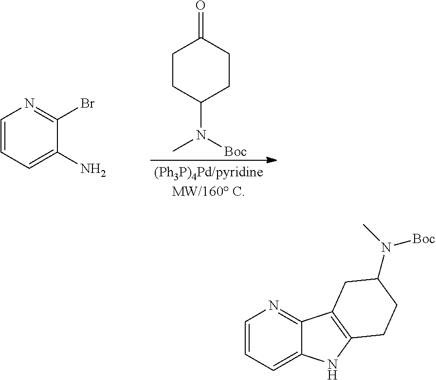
C1CC(N(C)[Boc])CCC1=O.C1=CC=C(N)C(Br)=N1.C1=CC=C2C(=N1)C1=C(N2)CCC(N(C)[Boc])C1
